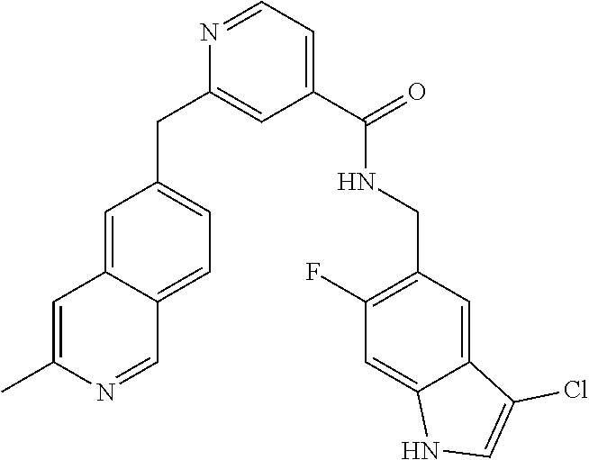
N1=CC=C(C(NCC2=C(F)C=C3C(=C2)C(Cl)=CN3)=O)C=C1CC1=CC=C2C(=C1)C=C(C)N=C2
